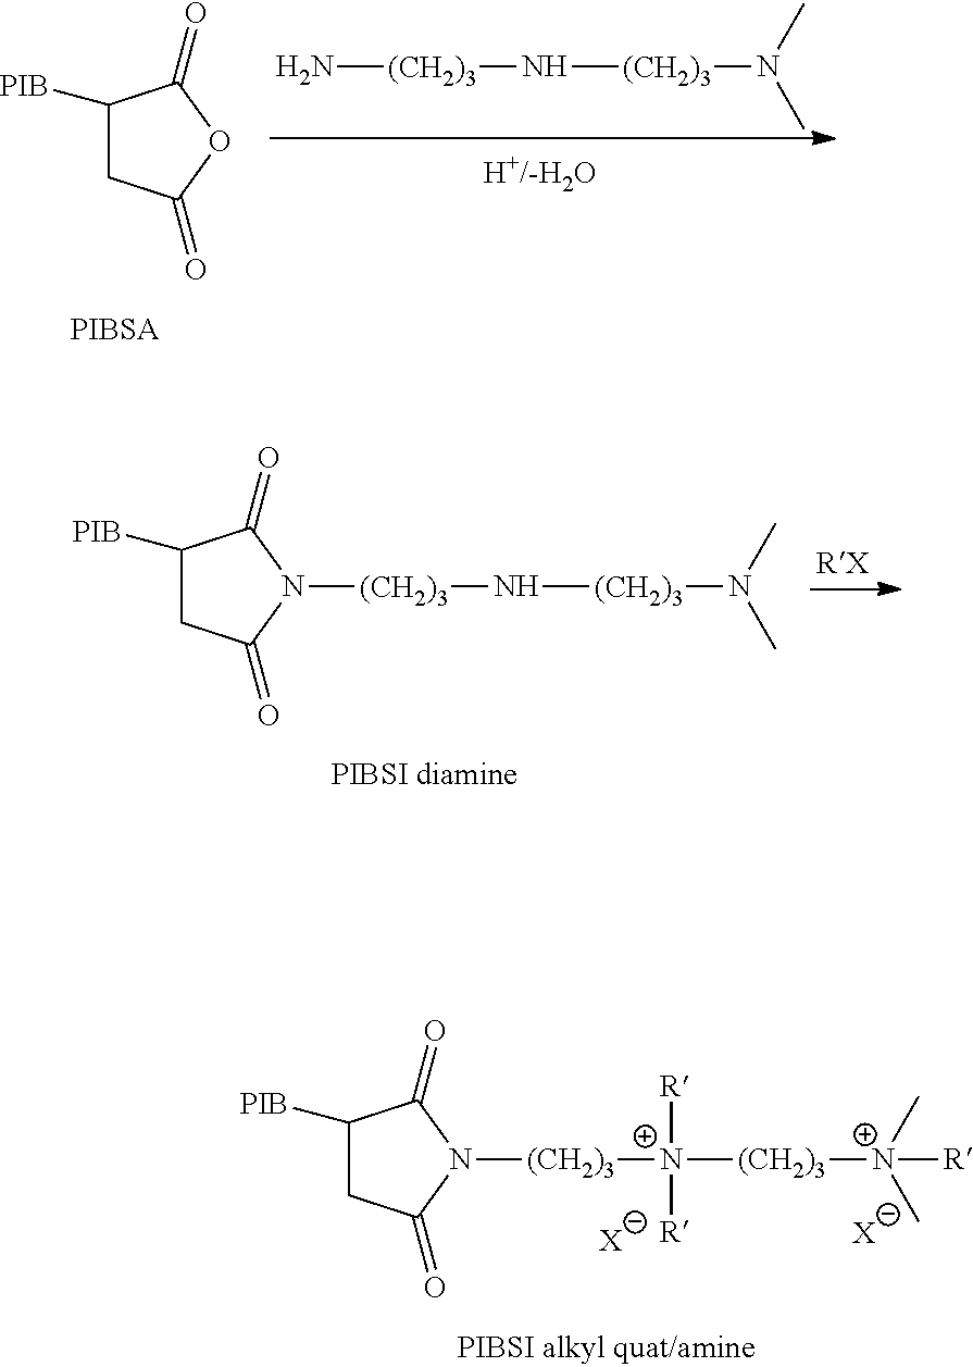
C1([PIB])CC(=O)OC1=O.N[(CH2)3]N[(CH2)3]N(C)C.C1([PIB])CC(=O)N([(CH2)3]N[(CH2)3]N(C)C)C1=O.C1([PIB])CC(=O)N([(CH2)3][N+]([(CH2)3][N+](C)(C)[R])([R])[R])C1=O.[X].[X]
